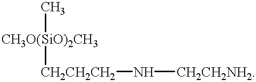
[CH3O(SiO)2CH3](C)[CH2CH2CH2]N[CH2CH2NH2]
